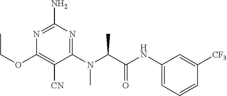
N1=C(N)N=C(N(C(C(NC2=CC=CC([CF3])=C2)=O)C)C)C([CN])=C1OCC
